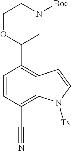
C1=CC(C#N)=C2C(=C1C1CN([Boc])CCO1)C=CN2[Ts]
